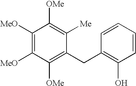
C1([MeO])=C([MeO])C([OMe])=C(CC2=C(O)C=CC=C2)C([Me])=C1[OMe]
